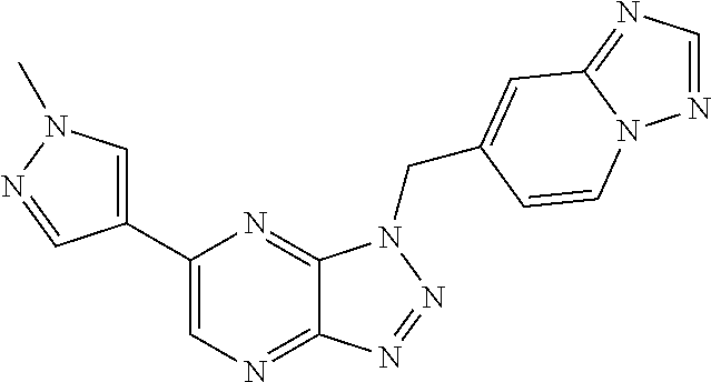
C1=C(C2=CN=C3C(=N2)N(CC2=CC4=NC=NN4C=C2)N=N3)C=NN1C
